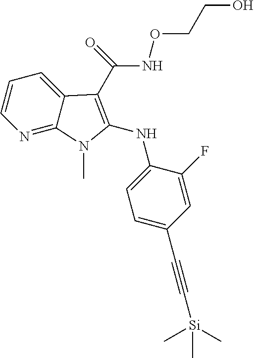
C1=CC=C2C(=N1)N(C)C(NC1=CC=C(C#C[Si](C)(C)C)C=C1F)=C2C(NOCCO)=O
